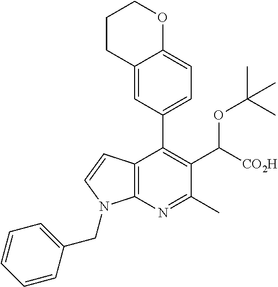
C1CC2=CC(C3=C(C([CO2H])OC(C)(C)C)C(C)=NC4=C3C=CN4CC3=CC=CC=C3)=CC=C2OC1
